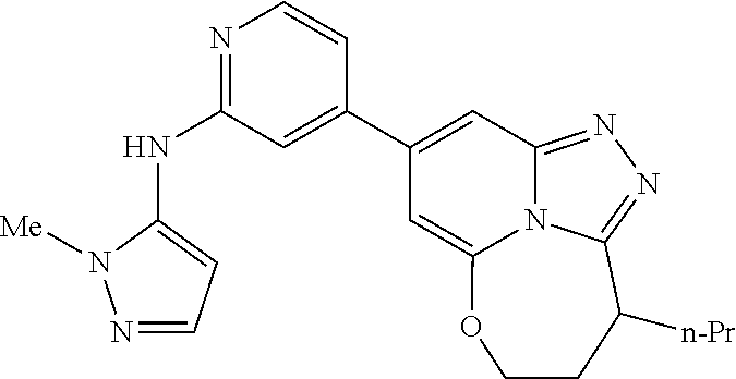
N1=CC=C(NC2=NC=CC(C3=CC4=NN=C5N4C(=C3)OCCC5[n-Pr])=C2)N1[Me]
